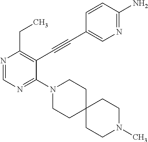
N1=CN=C(N2CCC3(CC2)CCN(C)CC3)C(C#CC2=CN=C(N)C=C2)=C1CC
